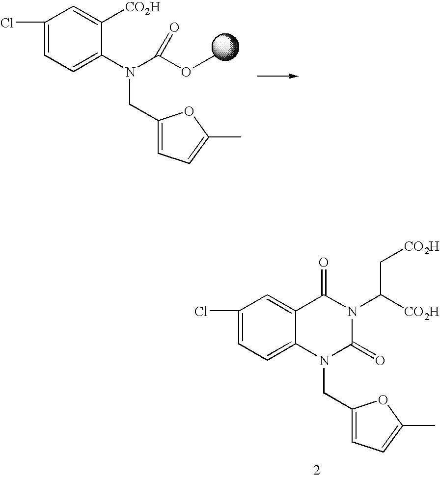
C1(Cl)=CC=C(N(CC2=CC=C(C)O2)C(=O)OC)C([CO2H])=C1.C1(Cl)=CC=C2C(=C1)C(=O)N(C([CO2H])C[CO2H])C(=O)N2CC1=CC=C(C)O1
